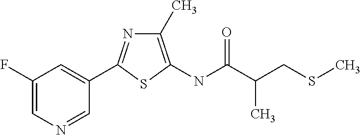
C1(F)=CN=CC(C2=NC(C)=C(NC(=O)C(CSC)C)S2)=C1
